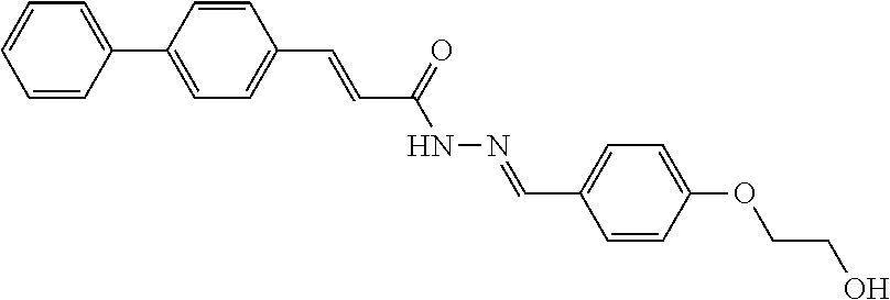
C1=CC(C2=CC=CC=C2)=CC=C1C=CC(NN=CC1=CC=C(OCCO)C=C1)=O
